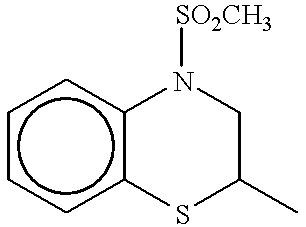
c1ccc2c(c1)N([SO2CH3])CC(C)S2
